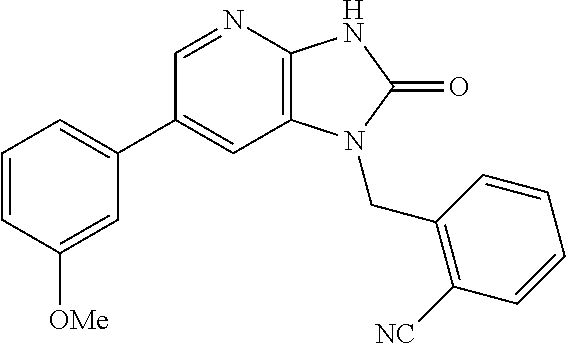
C1(C2=CC=CC([OMe])=C2)=CC2=C(N=C1)NC(=O)N2CC1=C([NC])C=CC=C1
